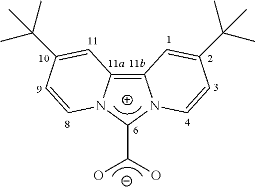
C12=C3N(C(C(O)O)N1C=CC(C(C)(C)C)=C2)C=CC(C(C)(C)C)=C3
